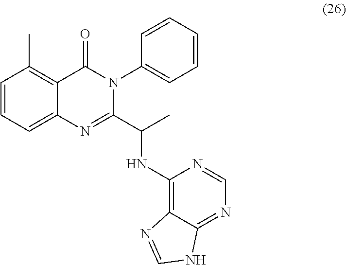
C1=CC=C2C(=C1C)C(=O)N(C1=CC=CC=C1)C(C(NC1=C3C(=NC=N1)NC=N3)C)=N2
